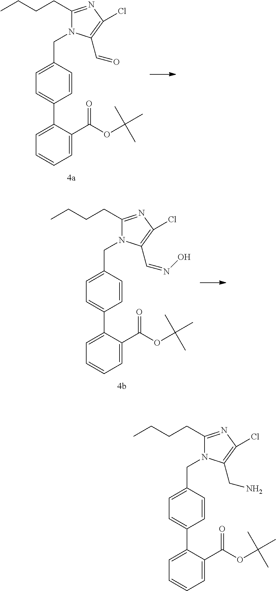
C1(C2=CC=CC=C2C(OC(C)(C)C)=O)=CC=C(CN2C(CCCC)=NC(Cl)=C2C=O)C=C1.C1(C2=CC=CC=C2C(OC(C)(C)C)=O)=CC=C(CN2C(CCCC)=NC(Cl)=C2C=NO)C=C1.C1(C2=CC=CC=C2C(OC(C)(C)C)=O)=CC=C(CN2C(CCCC)=NC(Cl)=C2CN)C=C1
